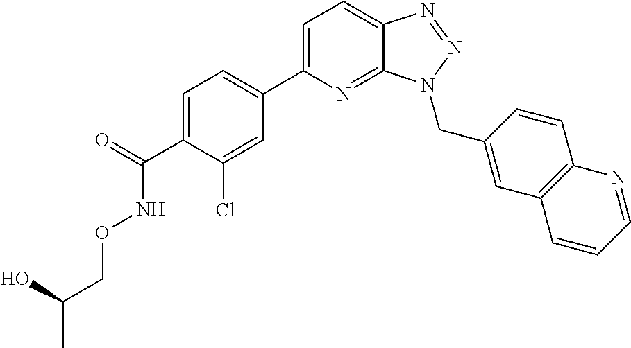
C1=C(C(=O)NOCC(C)O)C(Cl)=CC(C2=CC=C3C(=N2)N(CC2=CC4=C(C=C2)N=CC=C4)N=N3)=C1
